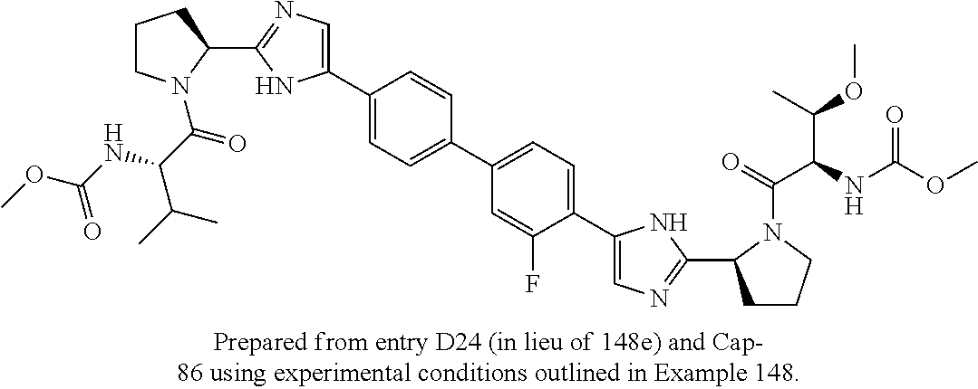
C1CN(C(C(NC(OC)=O)C(C)C)=O)C(C2=NC=C(C3=CC=C(C4=CC=C(C5=CN=C(C6CCCN6C(=O)C(NC(OC)=O)C(C)OC)N5)C(F)=C4)C=C3)N2)C1
